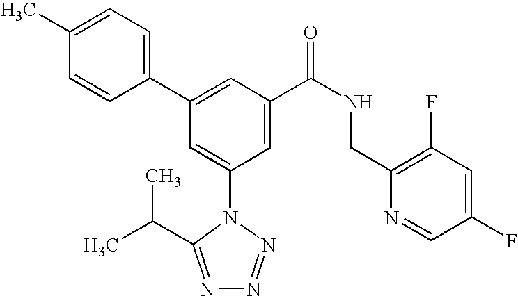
C1(C2=CC(C(NCC3=C(F)C=C(F)C=N3)=O)=CC(N3C(C(C)C)=NN=N3)=C2)=CC=C(C)C=C1
